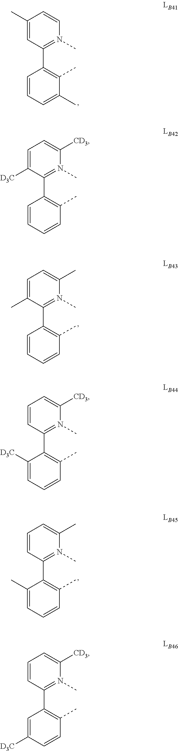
C1=CN(C)=C(C2=C(C)C(C)=CC=C2)C=C1C.C1=C([CD3])N(C)=C(C2=C(C)C=CC=C2)C([D3C])=C1.C1=C(C)N(C)=C(C2=C(C)C=CC=C2)C(C)=C1.C1=C([CD3])N(C)=C(C2=C(C)C=CC=C2[D3C])C=C1.C1=C(C)N(C)=C(C2=C(C)C=CC=C2C)C=C1.C1=C([CD3])N(C)=C(C2=C(C)C=CC([D3C])=C2)C=C1
